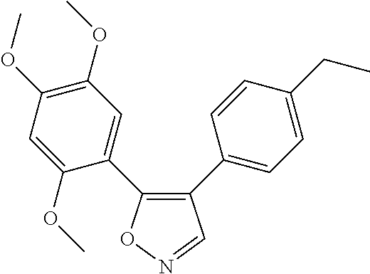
C1(C2=CC=C(CC)C=C2)=C(C2=CC(OC)=C(OC)C=C2OC)ON=C1
